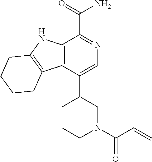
C12=C(C(C3CCCN(C(C=C)=O)C3)=CN=C1C(=O)N)C1=C(N2)CCCC1
